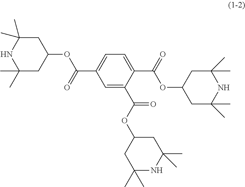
C1=C(C(=O)OC2CC(C)(C)NC(C)(C)C2)C(C(OC2CC(C)(C)NC(C)(C)C2)=O)=CC(C(=O)OC2CC(C)(C)NC(C)(C)C2)=C1
